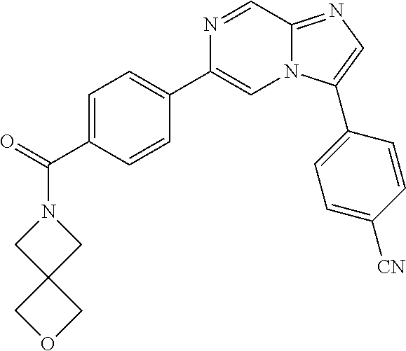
N1(C(=O)C2=CC=C(C3=CN4C(=NC=C4C4=CC=C([CN])C=C4)C=N3)C=C2)CC2(C1)COC2
